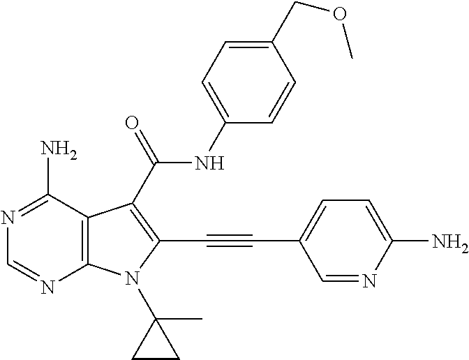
C12=C(C(N)=NC=N1)C(C(=O)NC1=CC=C(COC)C=C1)=C(C#CC1=CC=C(N)N=C1)N2C1(C)CC1
